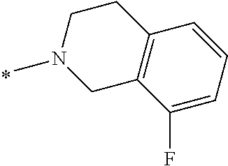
C1N(C)CCC2=C1C(F)=CC=C2
